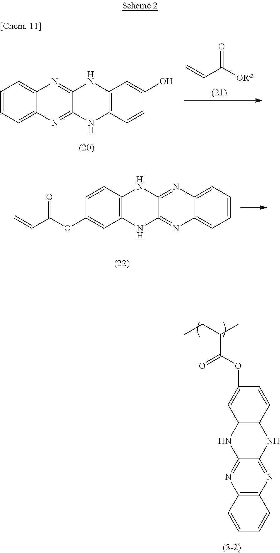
C1=CC=C2C(=C1)N=C1C(=N2)NC2=C(N1)C=CC(OC(C=C)=O)=C2.C1=CC2=C(C=C1)N=C1C(=N2)NC2C(N1)C=C(OC(C(CC)C)=O)C=C2.C1=CC=C2C(=C1)N=C1C(=N2)NC2=C(N1)C=C(O)C=C2.C=CC([ORa])=O
